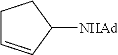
C1C=CC([NHAd])C1
